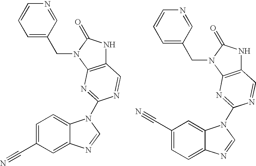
C12=C(N(CC3=CC=CN=C3)C(=O)N1)N=C(N1C3=CC=C(C#N)C=C3N=C1)N=C2.C12=C(N(CC3=CC=CN=C3)C(=O)N1)N=C(N1C3=CC(C#N)=CC=C3N=C1)N=C2
